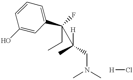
C1(O)=CC(C(CC)(F)C([H])(C)CN(C)C)=CC=C1.[H]Cl
